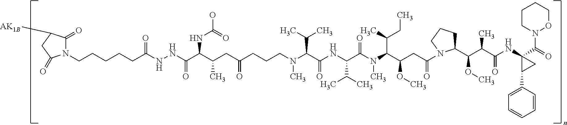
C(CCN(C(C(NC(C(N(C(C(CC(N1C(C(C(C(NC2(C(=O)N3OCCCC3)C(C3=CC=CC=C3)C2)=O)C)OC)CCC1)=O)OC)C(CC)C)C)=O)C(C)C)=O)C(C)C)C)C(CC(C(C(NNC(CCCCCN1C(=O)C([AK1B])CC1=O)=O)=O)NC(O)=O)C)=O
